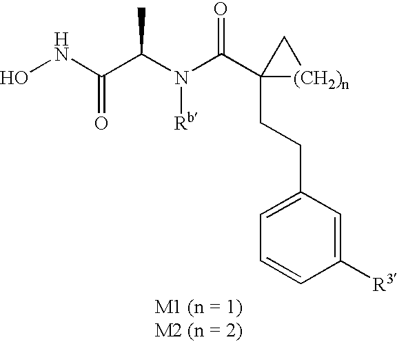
C1(CCC2(C(N(C(C(NO)=O)C)[Rb])=O)[(CH2)n]C2)=CC=CC([R3])=C1
